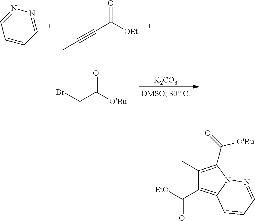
N1=CC=CC=N1.C(=O)(C#CC)[OEt].[K2CO3].C(=O)(CBr)[OtBu].C(=O)(C1=C2N(N=CC=C2)C(C(=O)[OtBu])=C1C)[EtO]
